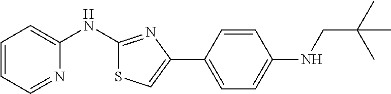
C1=CC=NC(NC2=NC(C3=CC=C(NCC(C)(C)C)C=C3)=CS2)=C1
